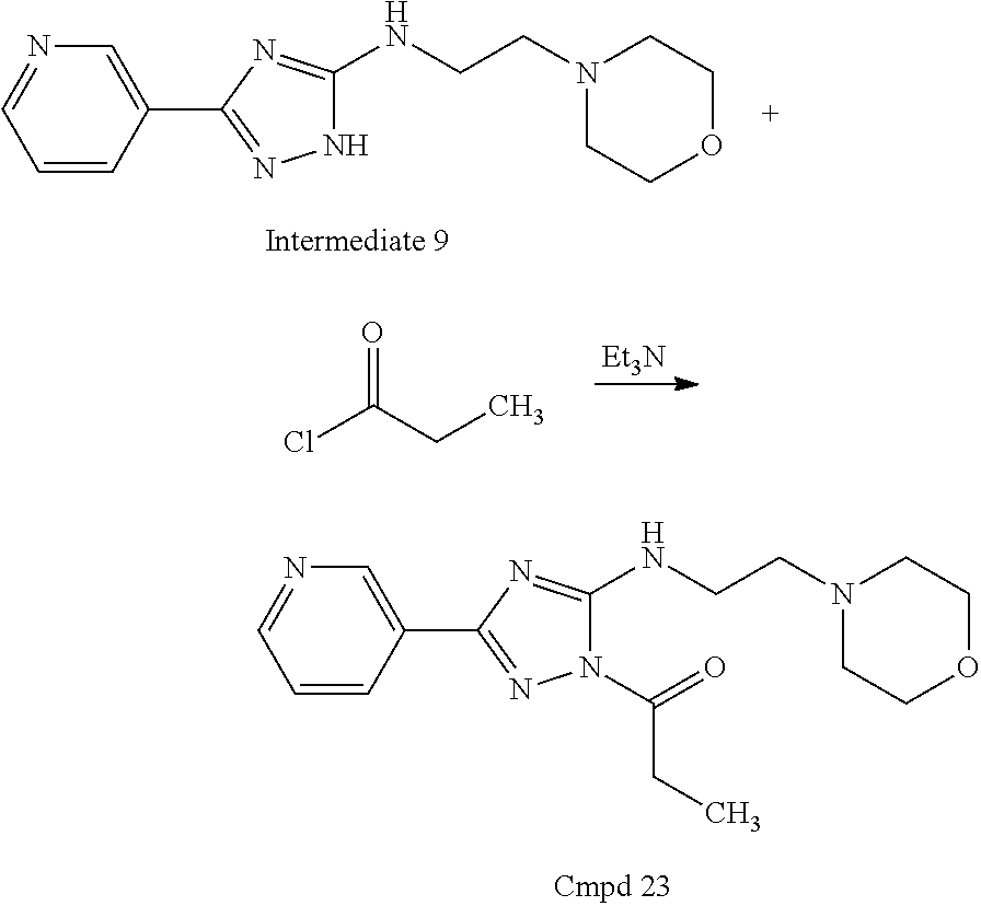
C1=CC(C2=NNC(NCCN3CCOCC3)=N2)=CN=C1.ClC(CC)=O.[Et3N].C1=CC(C2=NN(C(=O)CC)C(NCCN3CCOCC3)=N2)=CN=C1
